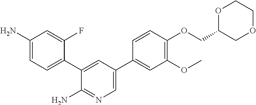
C1(N)=CC=C(C2=CC(C3=CC(OC)=C(OCC4COCCO4)C=C3)=CN=C2N)C(F)=C1
